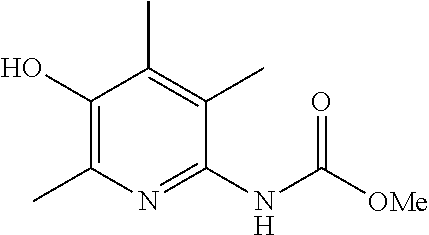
C1(NC([OMe])=O)=NC(C)=C(O)C(C)=C1C
